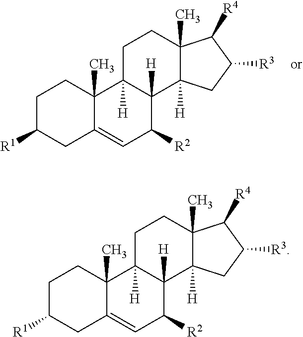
C1C([R1])CC2=CC([R2])C3([H])C([H])(C2(C)C1)CCC1(C)C3([H])CC([R3])C1[R4].C1C([R1])CC2=CC([R2])C3([H])C([H])(C2(C)C1)CCC1(C)C3([H])CC([R3])C1[R4]
